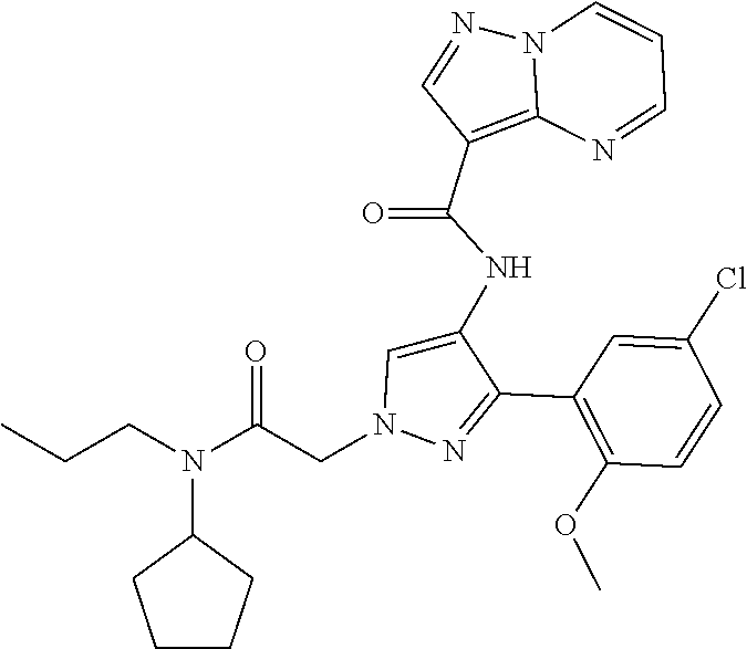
C1(C2=NN(CC(N(CCC)C3CCCC3)=O)C=C2NC(C2=C3N(N=C2)C=CC=N3)=O)=C(OC)C=CC(Cl)=C1
